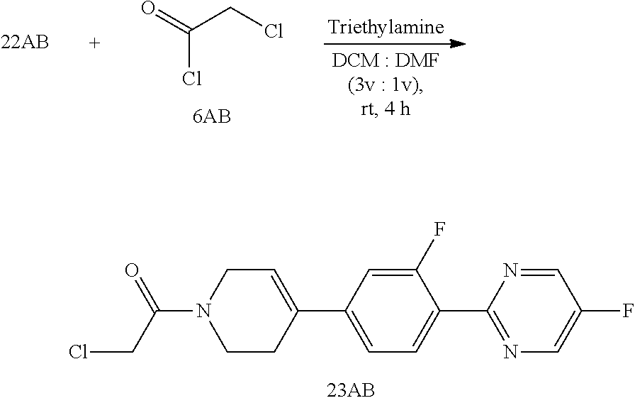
O=C(CCl)Cl.N1(C(CCl)=O)CCC(C2=CC=C(C3=NC=C(F)C=N3)C(F)=C2)=CC1
